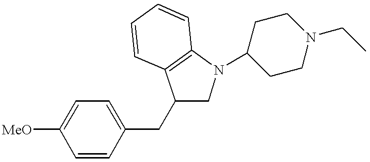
C1(CC2CN(C3CCN(CC)CC3)C3=C2C=CC=C3)=CC=C([MeO])C=C1
